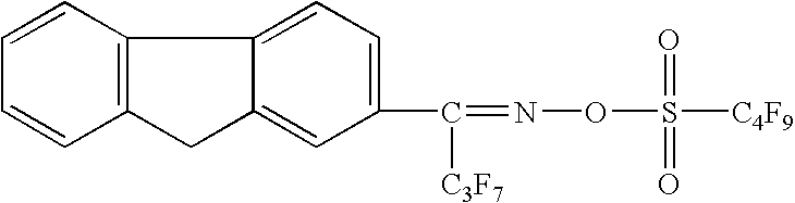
C1=CC2=C(C=C1)CC1=CC(C([C3F7])=NOS(=O)(=O)[C4F9])=CC=C21
